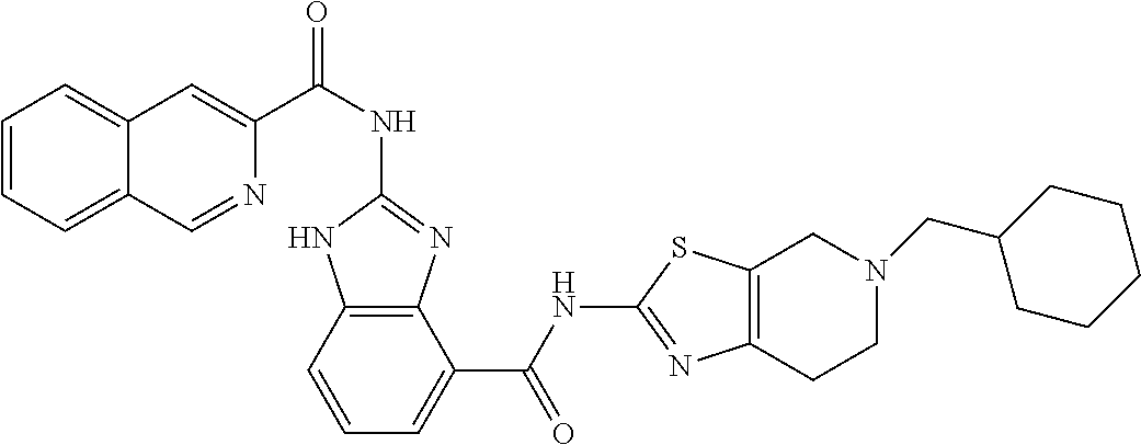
C1(NC(C2=CC3=CC=CC=C3C=N2)=O)=NC2=C(N1)C=CC=C2C(NC1=NC2=C(S1)CN(CC1CCCCC1)CC2)=O
